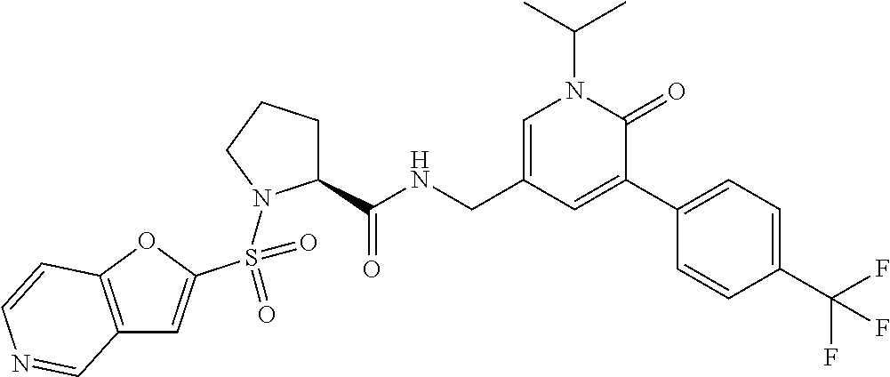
C12=C(OC(S(=O)(N3C(C(NCC4=CN(C(C)C)C(=O)C(C5=CC=C(C(F)(F)F)C=C5)=C4)=O)CCC3)=O)=C1)C=CN=C2
